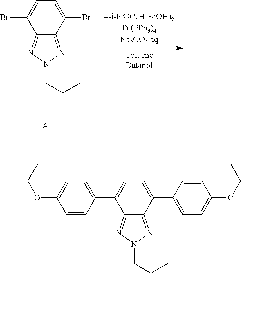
C1=CC(C2=CC=C(C3=CC=C(OC(C)C)C=C3)C3=NN(CC(C)C)N=C23)=CC=C1OC(C)C.C12=NN(CC(C)C)N=C1C(Br)=CC=C2Br.[A]
